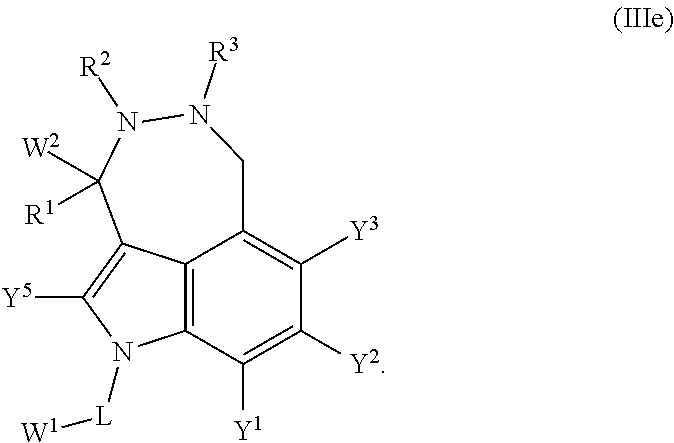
C12=C3C([Y1])=C([Y2])C([Y3])=C1CN([R3])N([R2])C([W2])([R1])C2=C([Y5])N3[L][W1]
